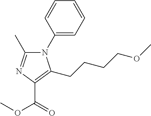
N1(C2=CC=CC=C2)C(C)=NC(C(=O)OC)=C1CCCCOC
